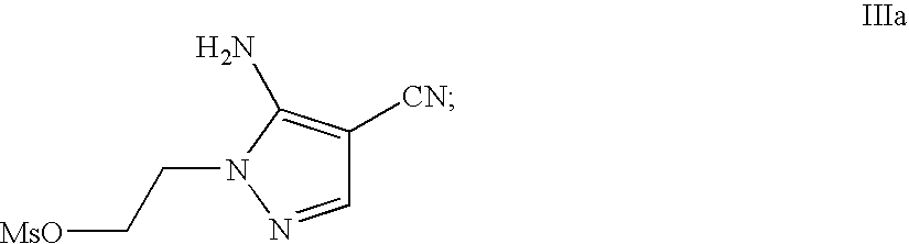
C1=NN(CC[MsO])C(N)=C1[CN]
